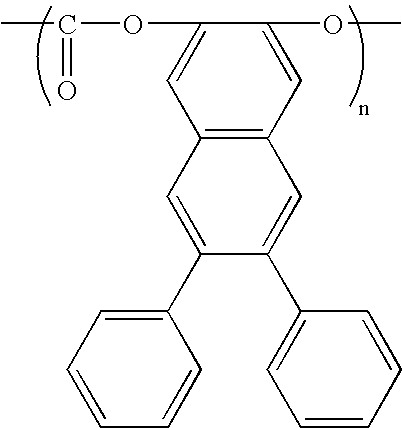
C1(OC(C)=O)=CC2=C(C=C1OC)C=C(C1=CC=CC=C1)C(C1=CC=CC=C1)=C2
